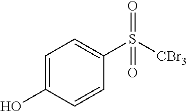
C1=C(O)C=CC(S([CBr3])(=O)=O)=C1
